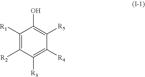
[R3]C1=C([R4])C([R5])=C(O)C([R1])=C1[R2]
